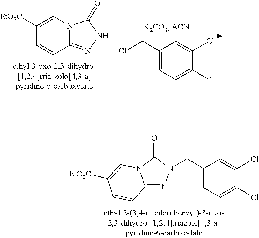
C1([EtO2C])=CN2C(=NNC2=O)C=C1.C1(CCl)=CC=C(Cl)C(Cl)=C1.C12=NN(CC3=CC=C(Cl)C(Cl)=C3)C(=O)N1C=C([EtO2C])C=C2
